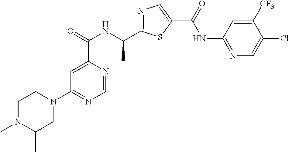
N1=C(C(NC(C2=CC(N3CCN(C)C(C)C3)=NC=N2)=O)C)SC(C(=O)NC2=NC=C(Cl)C([CF3])=C2)=C1
